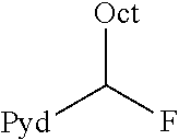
[Oct]C(F)[Pyd]
